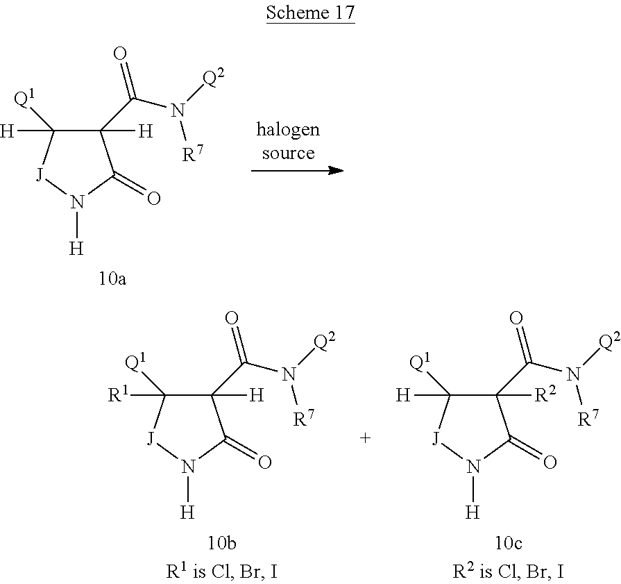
C1(C(N([Q2])[R7])=O)([H])C([H])([Q1])[J]N([H])C1=O.C1(C(N([Q2])[R7])=O)([H])C([R1])([Q1])[J]N([H])C1=O.C1(C(N([Q2])[R7])=O)([R2])C([H])([Q1])[J]N([H])C1=O
